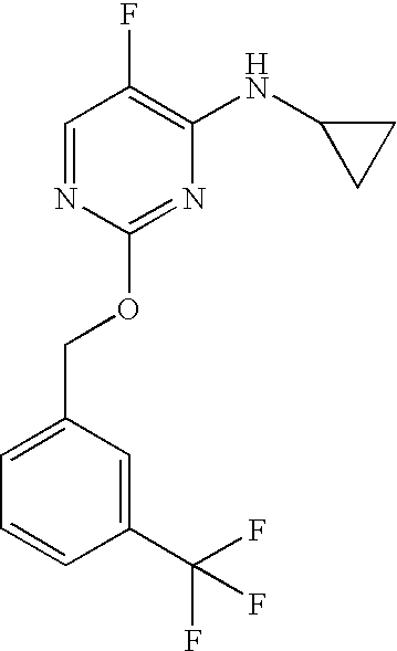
C1=NC(OCC2=CC=CC(C(F)(F)F)=C2)=NC(NC2CC2)=C1F
